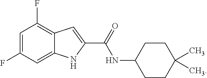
C1=C(F)C=C2C(=C1F)C=C(C(=O)NC1CCC(C)(C)CC1)N2
